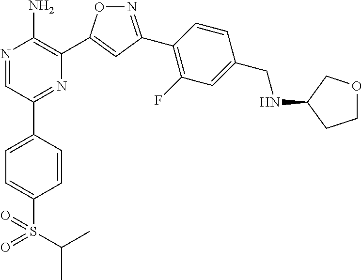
N1=C(C2=C(F)C=C(CNC3CCOC3)C=C2)C=C(C2=C(N)N=CC(C3=CC=C(S(=O)(=O)C(C)C)C=C3)=N2)O1
